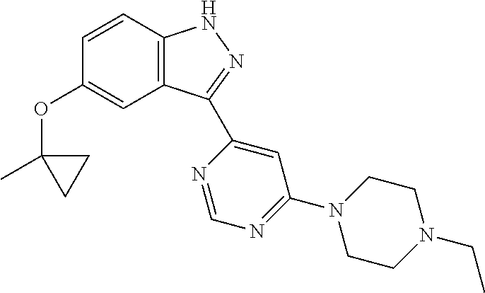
C1=CC2=C(C=C1OC1(C)CC1)C(C1=CC(N3CCN(CC)CC3)=NC=N1)=NN2
